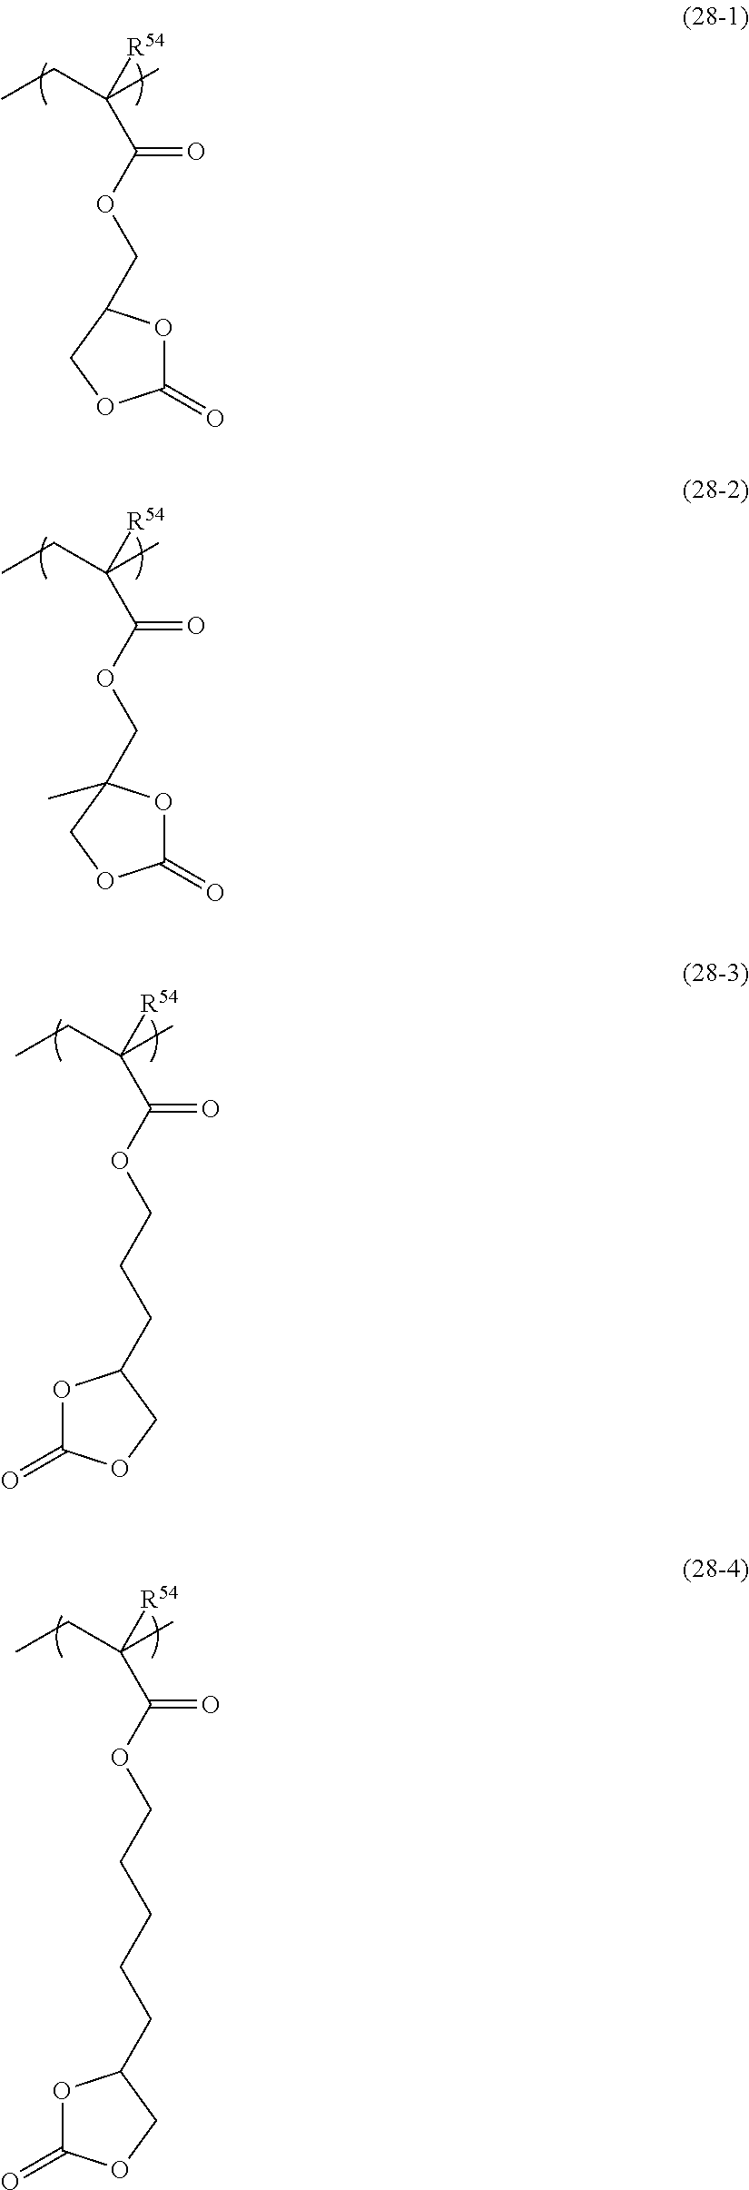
CCC(C)([R54])C(OCC1OC(=O)OC1)=O.CCC(C)([R54])C(OCC1(C)OC(=O)OC1)=O.CCC(C)([R54])C(OCCCC1OC(=O)OC1)=O.CCC(C)([R54])C(OCCCCCC1OC(=O)OC1)=O
